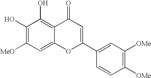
C1(O)=C([MeO])C=C2C(=C1O)C(=O)C=C(C1=CC([OMe])=C([OMe])C=C1)O2
